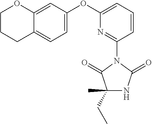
C1(CC)(C)NC(=O)N(C2=NC(OC3=CC=C4C(=C3)OCCC4)=CC=C2)C1=O
